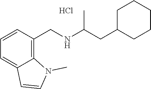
C1=CC(CNC(CC2CCCCC2)C)=C2C(=C1)C=CN2C.Cl
